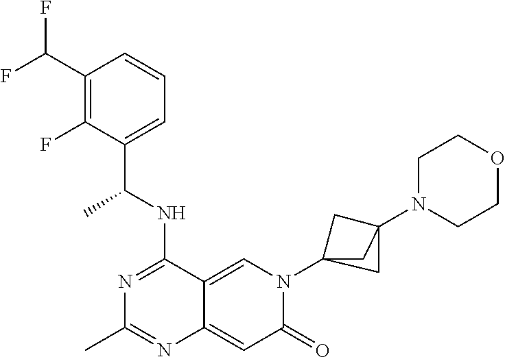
C1(C(F)F)=C(F)C(C(NC2=NC(C)=NC3=CC(=O)N(C45CC(N6CCOCC6)(C4)C5)C=C23)C)=CC=C1
